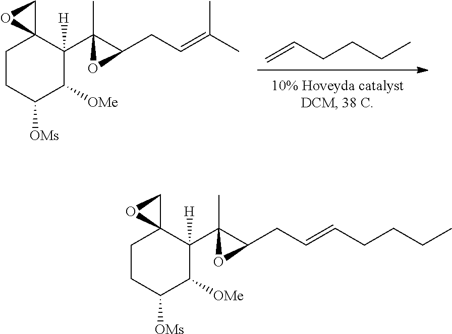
C1CC([OMs])C([OMe])C(C2(C)C(CC=CCCCC)O2)([H])C12CO2.C1CC([OMs])C([OMe])C(C2(C)C(CC=C(C)C)O2)([H])C12CO2.C=CCCCC
